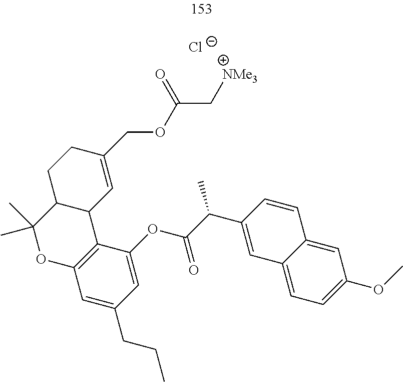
C1=C(OC(C(C2=CC3=CC=C(OC)C=C3C=C2)C)=O)C2=C(C=C1CCC)OC(C)(C)C1C2C=C(COC(C[NMe3])=O)CC1.[Cl-]
